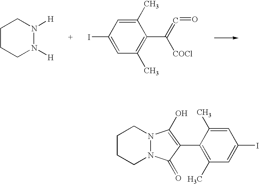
C1CCN([H])N([H])C1.C1(C)=CC(I)=CC(C)=C1C(=C=O)[COCl].C1CCN2N(C1)C(O)=C(C1=C(C)C=C(I)C=C1C)C2=O
